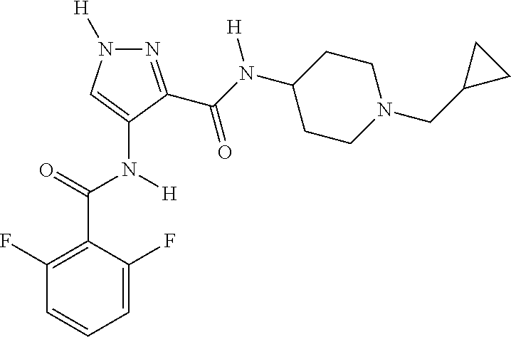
N1=C(C(N([H])C2CCN(CC3CC3)CC2)=O)C(N([H])C(C2=C(F)C=CC=C2F)=O)=CN1[H]
